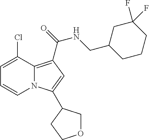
C1=C(Cl)C2=C(C(=O)NCC3CCCC(F)(F)C3)C=C(C3COCC3)N2C=C1
